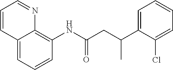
C1=CC=C2C(=C1NC(CC(C1=CC=CC=C1Cl)C)=O)N=CC=C2
